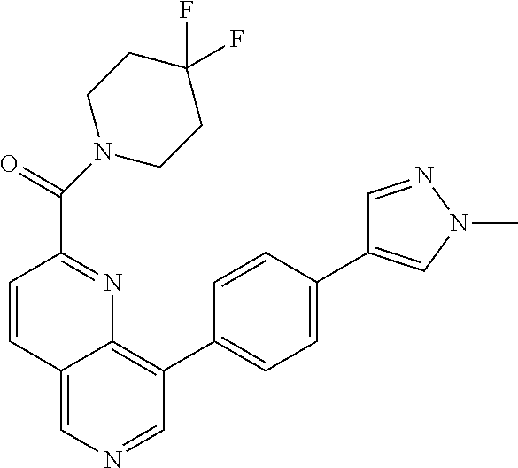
C12=CN=CC(C3=CC=C(C4=CN(C)N=C4)C=C3)=C1N=C(C(=O)N1CCC(F)(F)CC1)C=C2
